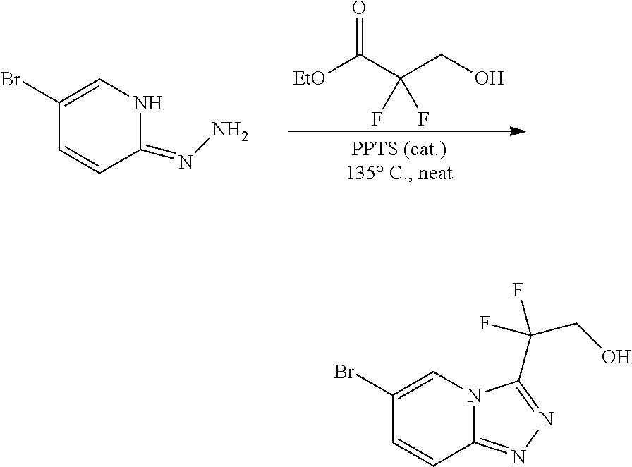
C1(Br)=CN2C(=NN=C2C(F)(CO)F)C=C1.C1(Br)=CNC(=NN)C=C1.[EtO]C(C(CO)(F)F)=O
